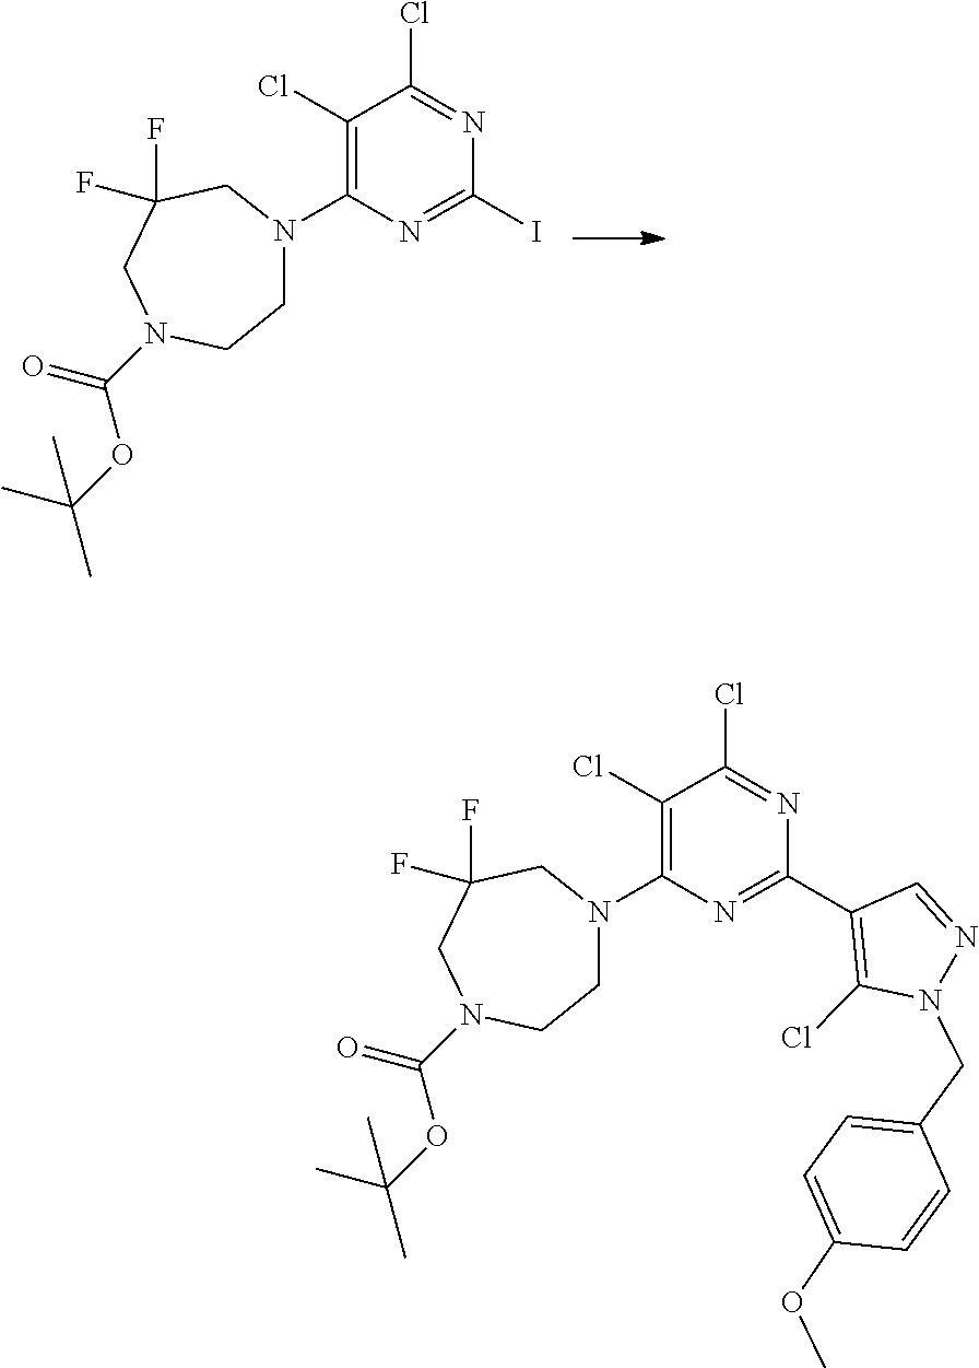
C1N(C2=C(Cl)C(Cl)=NC(I)=N2)CC(F)(F)CN(C(OC(C)(C)C)=O)C1.C1N(C2=C(Cl)C(Cl)=NC(C3=C(Cl)N(CC4=CC=C(OC)C=C4)N=C3)=N2)CC(F)(F)CN(C(OC(C)(C)C)=O)C1
